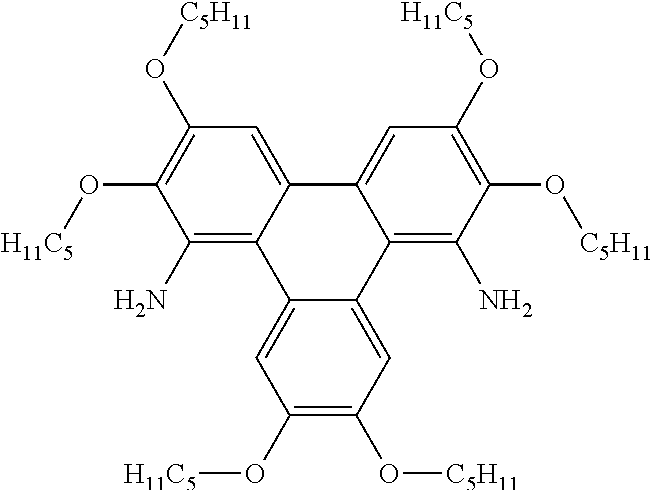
O(C1=C(O[H11C5])C=C2C3=CC(O[C5H11])=C(O[H11C5])C(N)=C3C3=CC(O[H11C5])=C(O[C5H11])C=C3C2=C1N)[C5H11]
